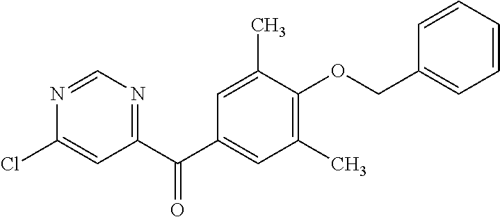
C1(C)=C(OCC2=CC=CC=C2)C(C)=CC(C(C2=NC=NC(Cl)=C2)=O)=C1
